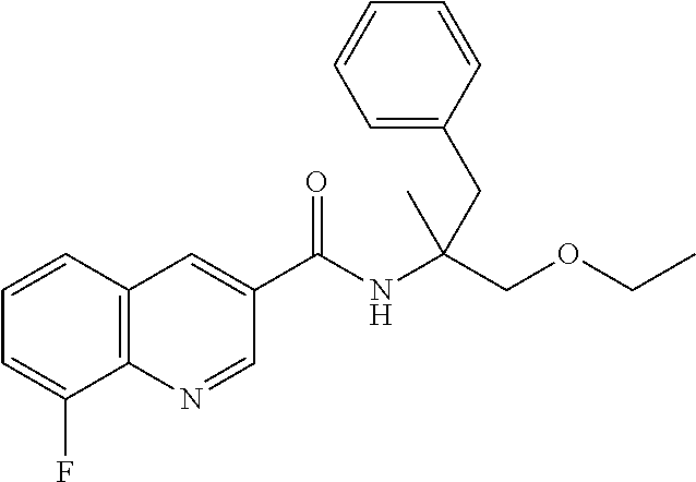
C1=CC2=C(C(F)=C1)N=CC(C(NC(COCC)(C)CC1=CC=CC=C1)=O)=C2
